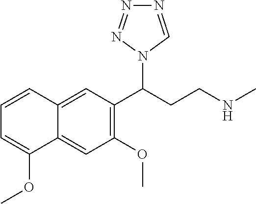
C1(OC)=C(C(CCNC)N2C=NN=N2)C=C2C(=C1)C(OC)=CC=C2
